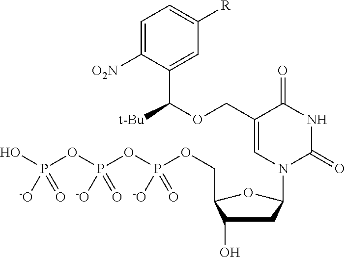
C1=C([O2N])C(C([t-Bu])OCC2=CN(C3CC(O)C(COP(OP(OP(O)([-O])=O)([-O])=O)([-O])=O)O3)C(=O)NC2=O)=CC([R])=C1
